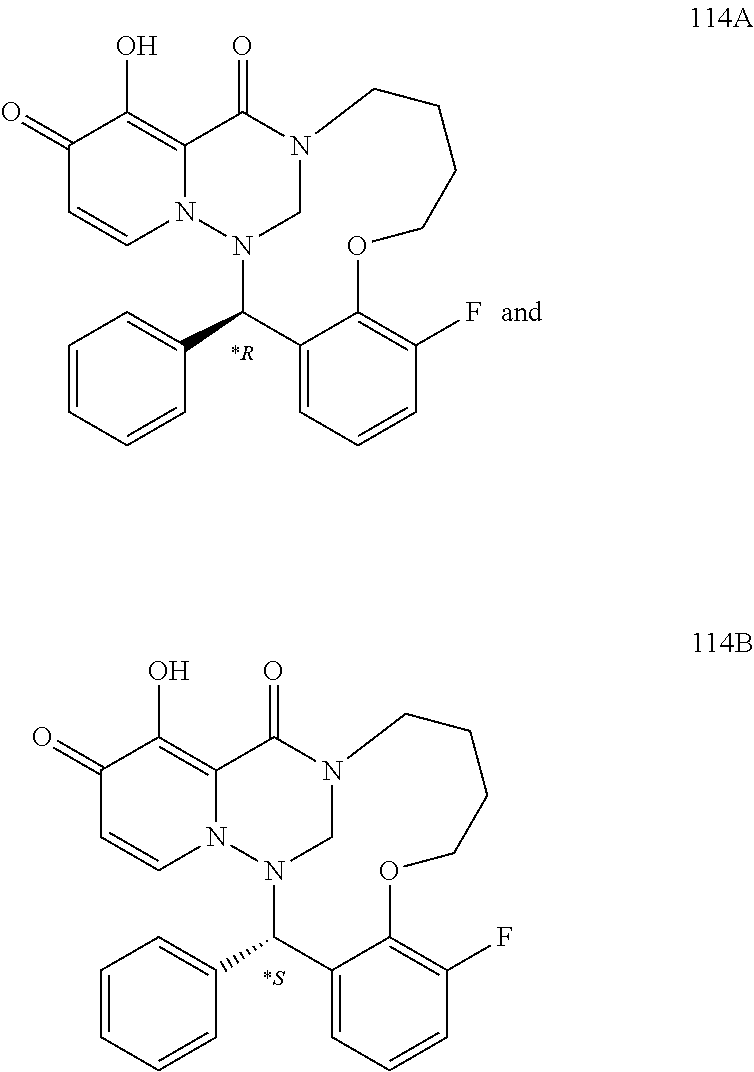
C1(=O)C=CN2C(=C1O)C(=O)N1CN2C(C2=CC=CC=C2)C2=CC=CC(F)=C2OCCCC1.[*R].C1(=O)C=CN2C(=C1O)C(=O)N1CN2C(C2=CC=CC=C2)C2=CC=CC(F)=C2OCCCC1.[*S]
